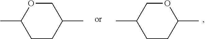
C1OC(C)CCC1C.O1CC(C)CCC1C
